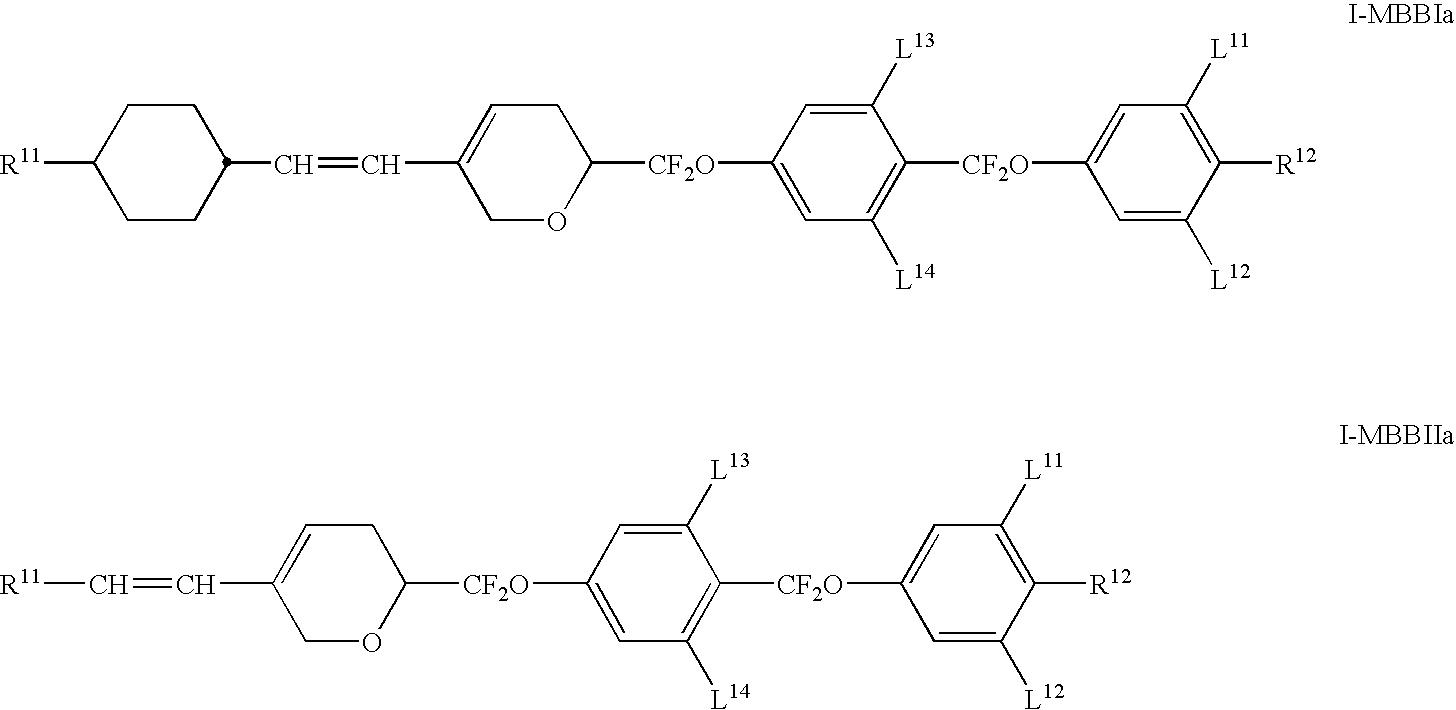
C1OC([CF2O]C2=CC([L14])=C([CF2O]C3=CC([L11])=C([R12])C([L12])=C3)C([L13])=C2)CC=C1C=CC1CCC([R11])CC1.C1OC([CF2O]C2=CC([L14])=C([CF2O]C3=CC([L11])=C([R12])C([L12])=C3)C([L13])=C2)CC=C1C=C[R11]
